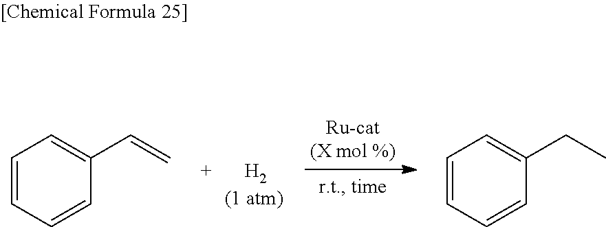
[H2].C1=CC=CC(C=C)=C1.C1=CC=CC(CC)=C1
